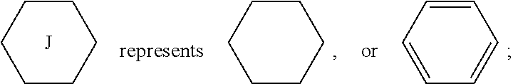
C1CCCCC1.[J].C1CCCCC1.C1=CC=CC=C1
